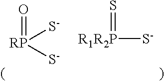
[RP](=O)([S-])[S-].[R1R2P](=S)[S-]
